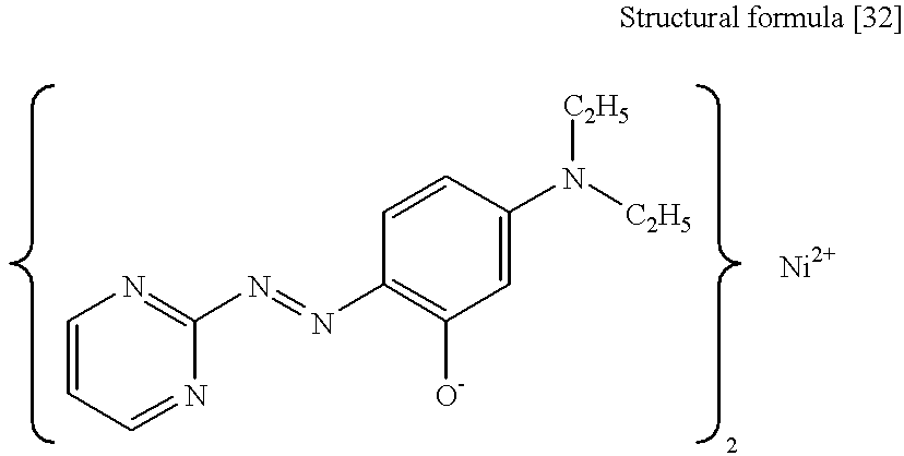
C1=CC=NC(N=NC2=C([O-])C=C(N([C2H5])[C2H5])C=C2)=N1.[Ni]
